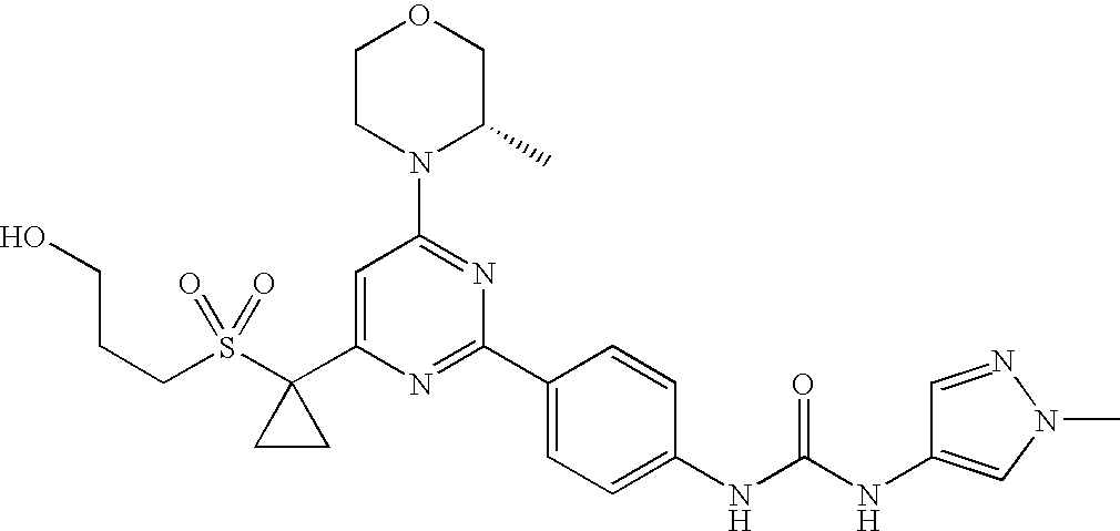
OCCCS(C1(C2=CC(N3C(C)COCC3)=NC(C3=CC=C(NC(=O)NC4=CN(C)N=C4)C=C3)=N2)CC1)(=O)=O
